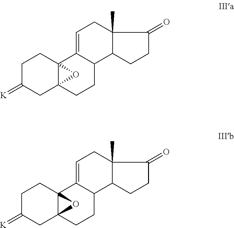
C1C(=[K])CC23C(C1)(C1=CCC4(C)C(C1CC2)CCC4=O)O3.C1C(=[K])CC23C(C1)(C1=CCC4(C)C(C1CC2)CCC4=O)O3
